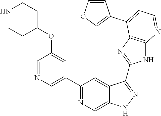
C1(C2=NC=C3C(=C2)C(C2=NC4=C(N2)N=CC=C4C2=COC=C2)=NN3)=CN=CC(OC2CCNCC2)=C1
